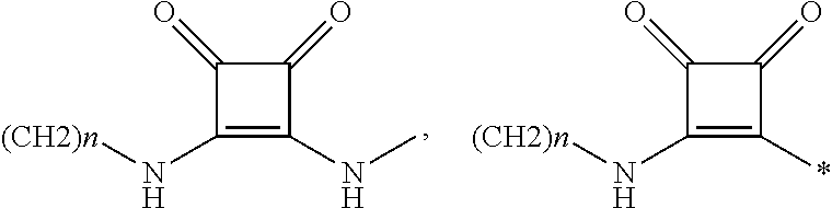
C1(=O)C(N[(CH2)n])=C(NC)C1=O.C1(=O)C(N[(CH2)n])=C(*)C1=O
